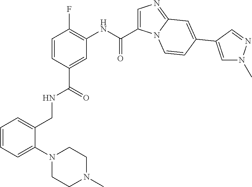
N(C1=C(F)C=CC(C(=O)NCC2=CC=CC=C2N2CCN(C)CC2)=C1)C(C1=CN=C2N1C=CC(C1=CN(C)N=C1)=C2)=O
